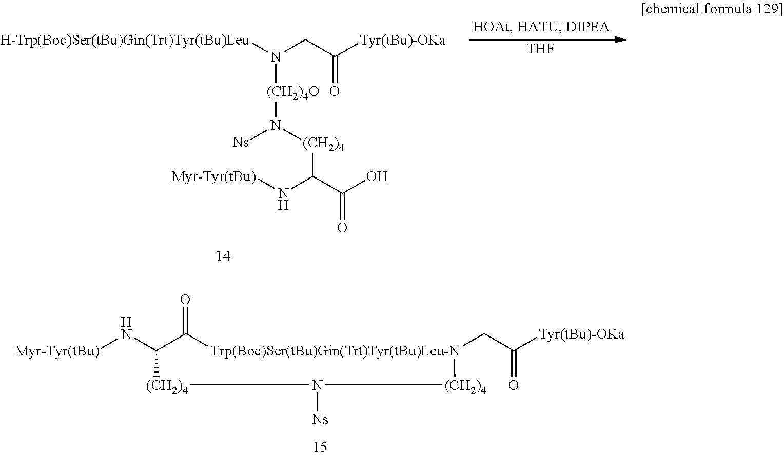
[THF].[Ns]N([(CH2)4]C(C(O)=O)N[Myr-Tyr(tBu)])[(CH2)4O]N([H-Trp(Boc)Ser(tBu)Gin(Trt)Tyr(tBu)Leu])CC([Tyr(tBu)-OKa])=O.[Myr-Tyr(tBu)]NC1C(=O)[Trp(Boc)Ser(tBu)Gin(Trt)Tyr(tBu)Leu-N](CC([Tyr(tBu)-OKa])=O)[(CH2)4]N([Ns])[(CH2)4]1
